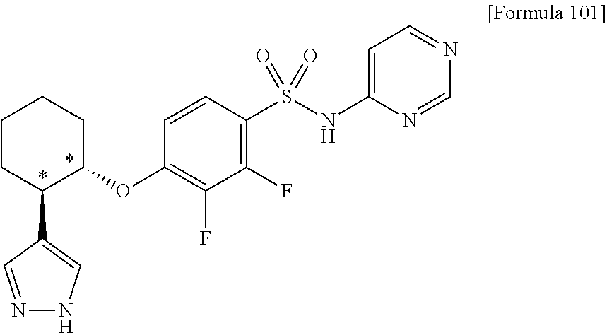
C1(S(NC2=CC=NC=N2)(=O)=O)=C(F)C(F)=C(OC2CCCCC2C2=CNN=C2)C=C1
